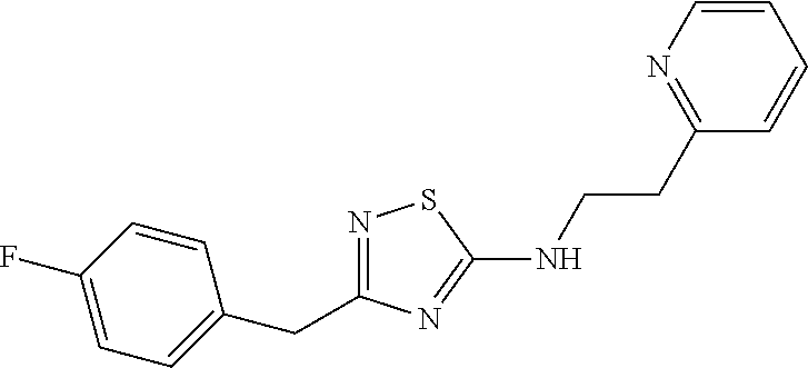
N1=C(CC2=CC=C(F)C=C2)N=C(NCCC2=NC=CC=C2)S1
